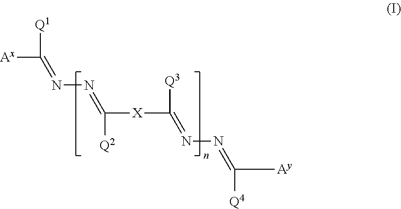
[Ax]C([Q1])=NN=C([X]C([Q3])=NN=C([Ay])[Q4])[Q2]
